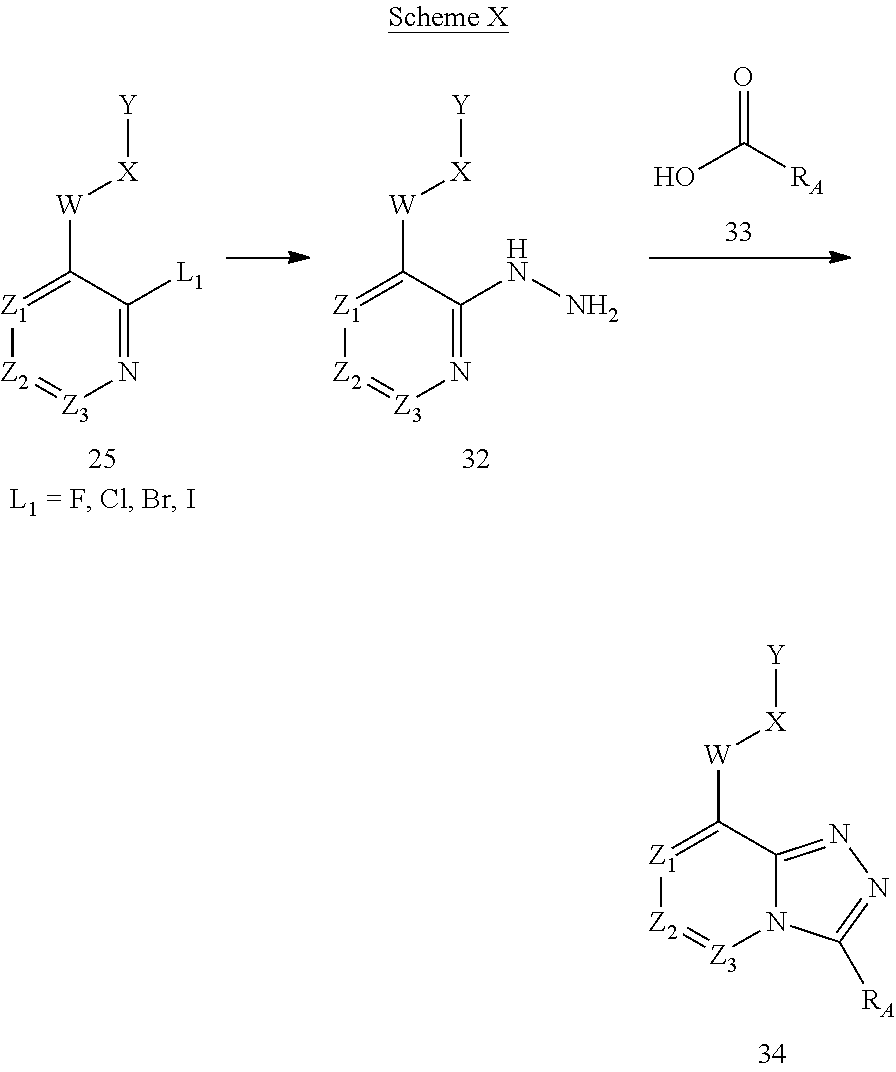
N1=C([L1])C([W][X][Y])=[Z1][Z2]=[Z3]1.N1=C(NN)C([W][X][Y])=[Z1][Z2]=[Z3]1.OC([RA])=O.N12C(=NN=C1[RA])C([W][X][Y])=[Z1][Z2]=[Z3]2
